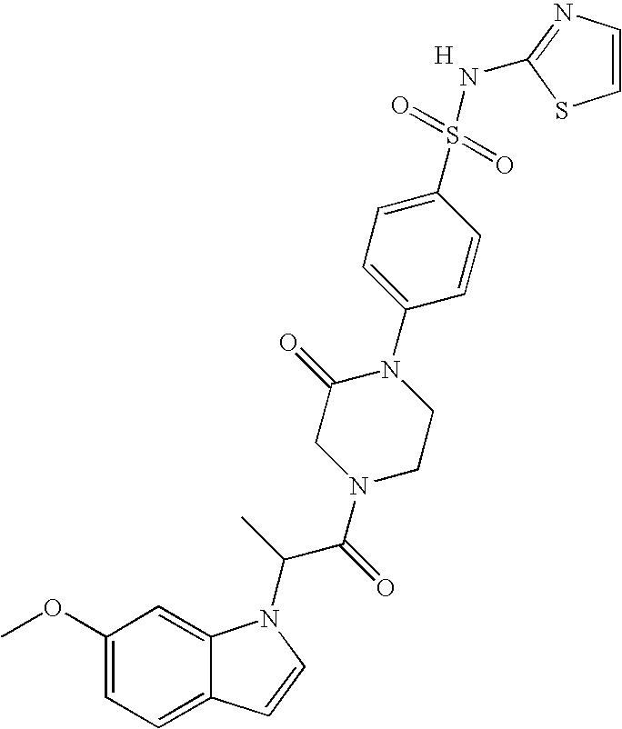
C1(OC)=CC=C2C(=C1)N(C(C(N1CCN(C3=CC=C(S(=O)(=O)NC4=NC=CS4)C=C3)C(=O)C1)=O)C)C=C2.[H]
